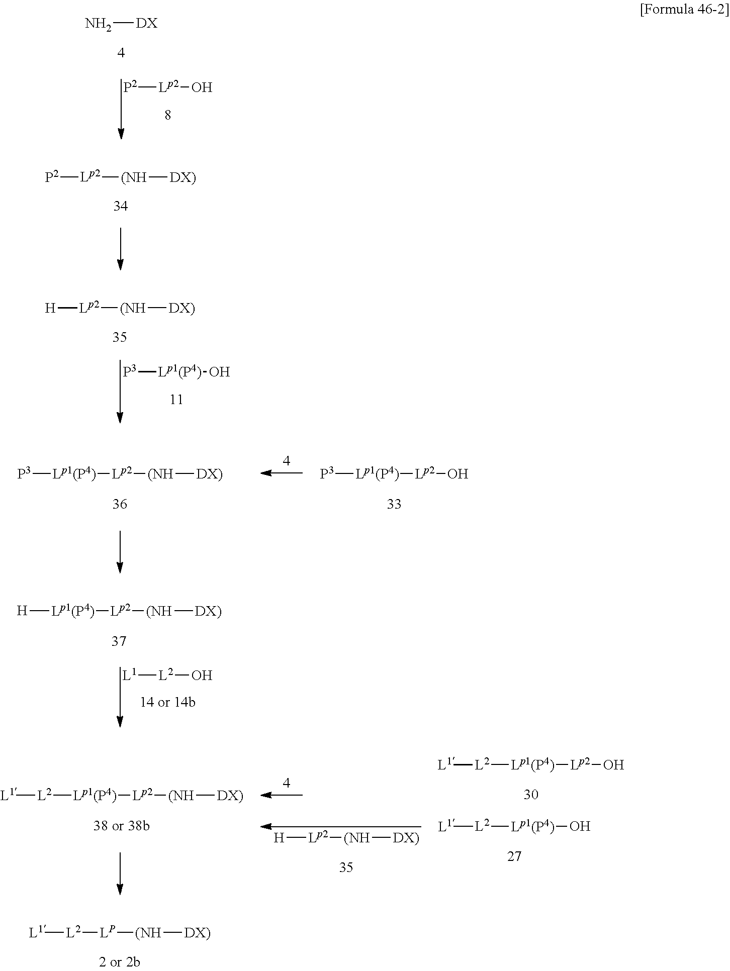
[Lp2]([P2])O.N[DX].[Lp2]([(NH][DX)])[P2].[Lp1(P4)]([P3])O.[Lp2]([(NH][DX)])[H].[L2]([L1])O.[Lp1(P4)]([H])[Lp2][(NH][DX)].[L2]([L1])[LP][(NH][DX)].[Lp1(P4)]([P3])[Lp2][(NH][DX)].[Lp1(P4)]([P3])[Lp2]O.[Lp2]([H])[(NH][DX)].[Lp1(P4)]([L2][L1])[Lp2][(NH][DX)].[Lp1(P4)]([L2][L1])[Lp2]O.[Lp1(P4)]([L2][L1])O
